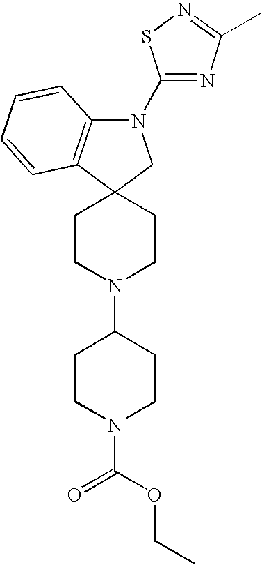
C1CN(C2CCN(C(OCC)=O)CC2)CCC12CN(C1=NC(C)=NS1)C1=C2C=CC=C1
